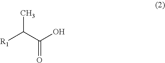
CC(C(O)=O)[R1]
